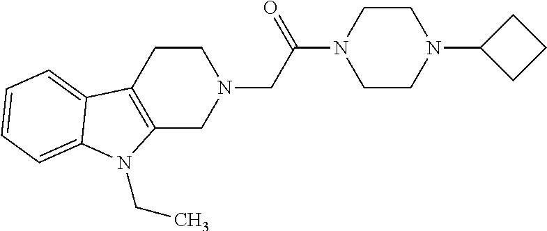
C1CC2=C(CN1CC(N1CCN(C3CCC3)CC1)=O)N(CC)C1=CC=CC=C21
